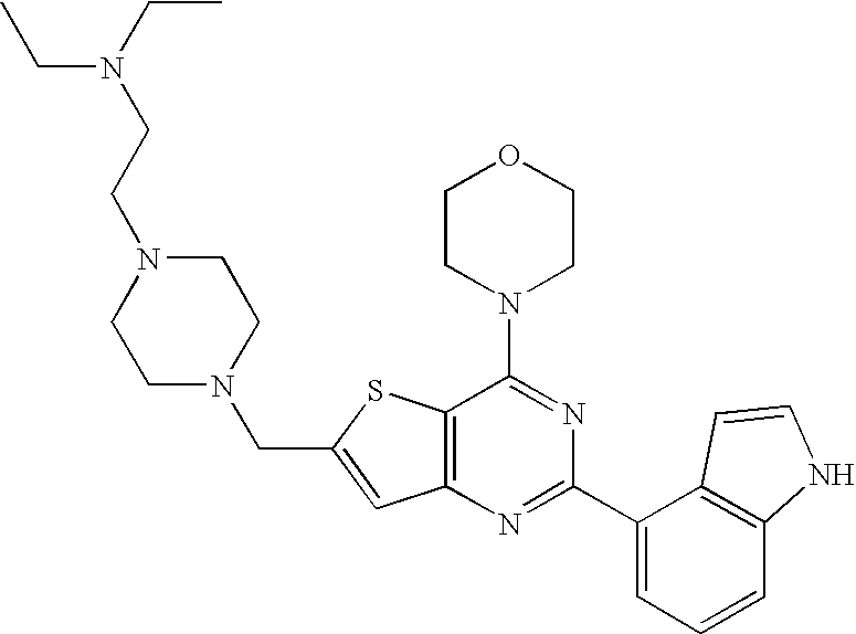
C12=C(N=C(C3=CC=CC4=C3C=CN4)N=C1N1CCOCC1)C=C(CN1CCN(CCN(CC)CC)CC1)S2
